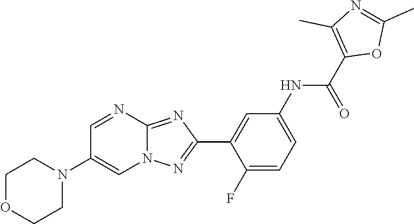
C1(F)=CC=C(NC(C2=C(C)N=C(C)O2)=O)C=C1C1=NN2C(=N1)N=CC(N1CCOCC1)=C2
